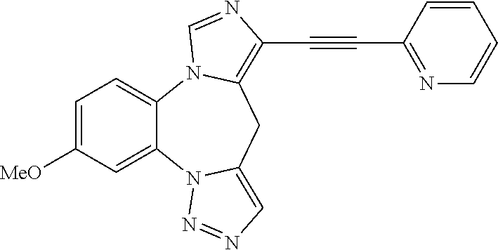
C1=C([MeO])C=C2C(=C1)N1C(=C(C#CC3=NC=CC=C3)N=C1)CC1=CN=NN21
